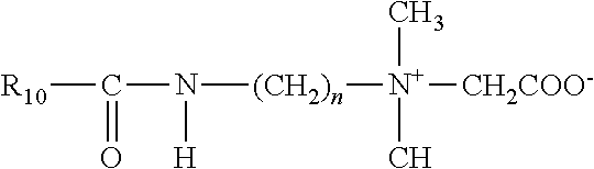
[R10]C(=O)N([H])[(CH2)n][N+]([CH2COO-])(C)C
